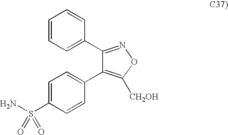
C1=CC=C(C2=NOC([CH2OH])=C2C2=CC=C(S(N)(=O)=O)C=C2)C=C1
